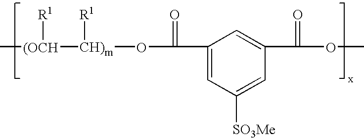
C1(C(=O)O[CH)m]([(OCH](C)[R1])[R1])=CC([SO3Me])=CC(C(=O)OC)=C1
